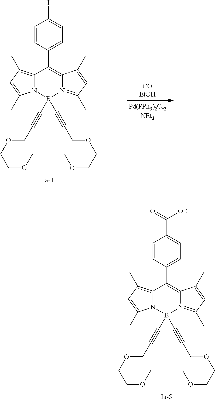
C1=CC(C2=C3N(=C(C)C=C3C)B(C#CCOCCOC)(C#CCOCCOC)N3C2=C(C)C=C3C)=CC=C1C([OEt])=O.C1=CC(C2=C3N(=C(C)C=C3C)B(C#CCOCCOC)(C#CCOCCOC)N3C2=C(C)C=C3C)=CC=C1I
